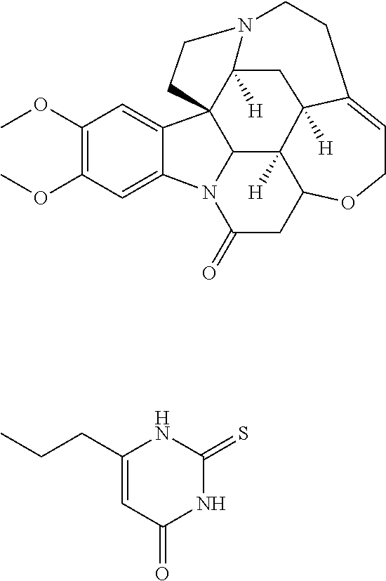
C12C3([H])C4([H])CC5([H])C16C1=CC(OC)=C(OC)C=C1N2C(=O)CC3OCC=C4CCN5CC6.C1(CCC)=CC(=O)NC(=S)N1
